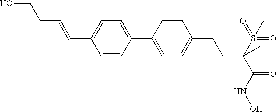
C1(C2=CC=C(C=CCCO)C=C2)=CC=C(CCC(C(=O)NO)(S(=O)(=O)C)C)C=C1
